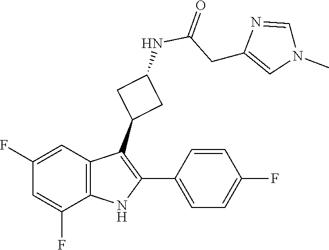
O=C(CC1=CN(C)C=N1)NC1CC(C2=C(C3=CC=C(F)C=C3)NC3=C2C=C(F)C=C3F)C1
